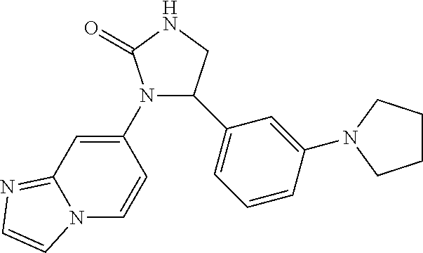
N12C=CC(N3C(=O)NCC3C3=CC=CC(N4CCCC4)=C3)=CC1=NC=C2
